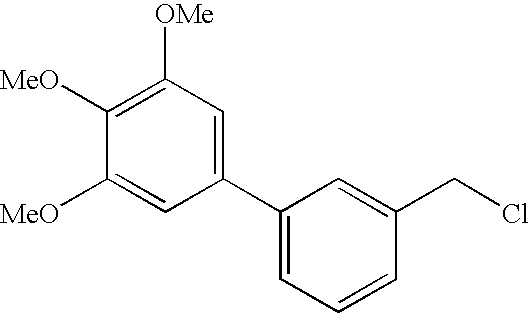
C1([OMe])=C([MeO])C([MeO])=CC(C2=CC=CC(CCl)=C2)=C1
